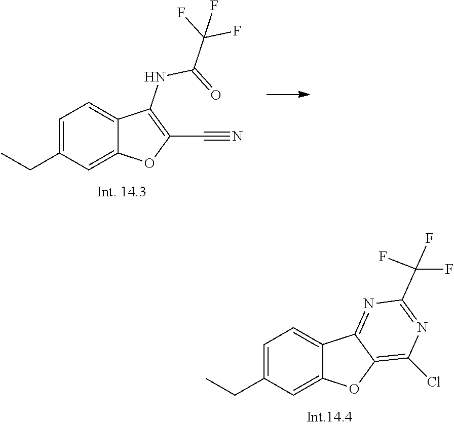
C1=C(CC)C=C2C(=C1)C(NC(C(F)(F)F)=O)=C(C#N)O2.C1=C(CC)C=C2C(=C1)C1=NC(C(F)(F)F)=NC(Cl)=C1O2
